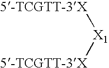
[X1]([5-TCGTT-3X])[5-TCGTT-3X]
